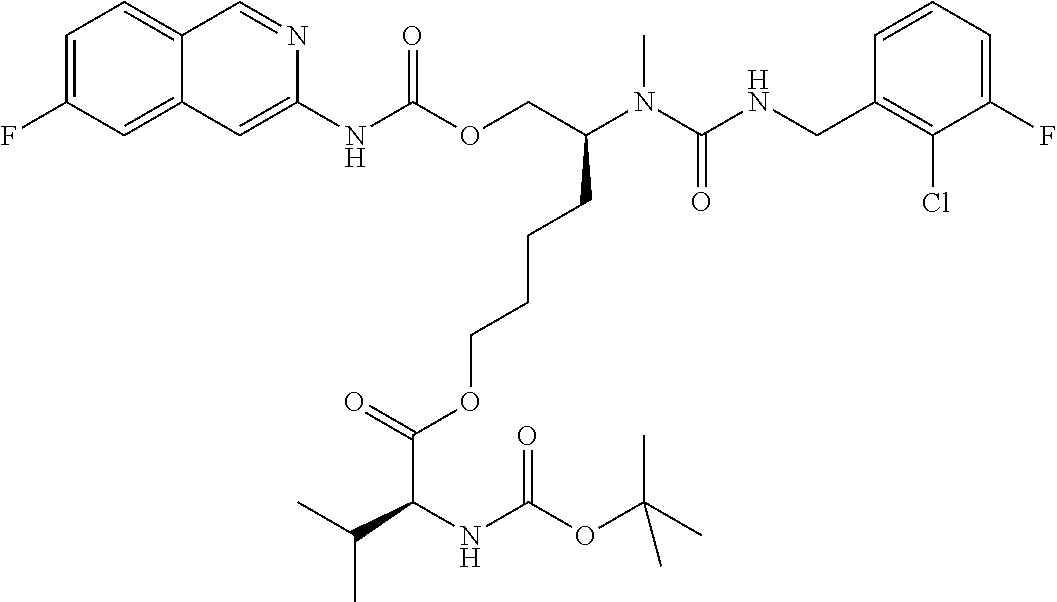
C1=CC(CNC(N(C(COC(NC2=CC3=CC(F)=CC=C3C=N2)=O)CCCCOC(=O)C(C(C)C)NC(OC(C)(C)C)=O)C)=O)=C(Cl)C(F)=C1
